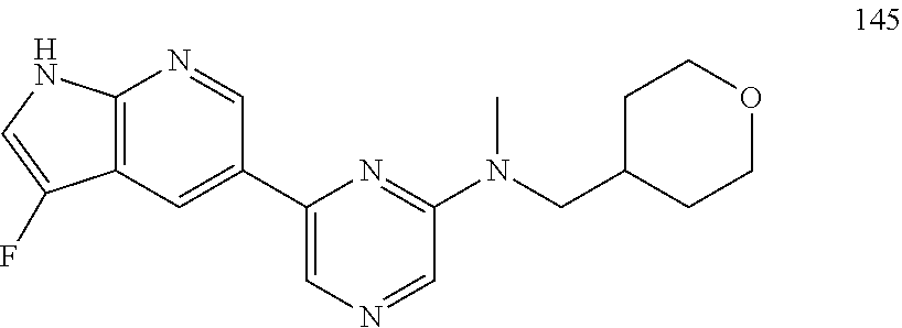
C12=C(NC=C1F)N=CC(C1=CN=CC(N(CC3CCOCC3)C)=N1)=C2
